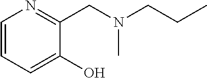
C1=CC=C(O)C(CN(CCC)C)=N1
